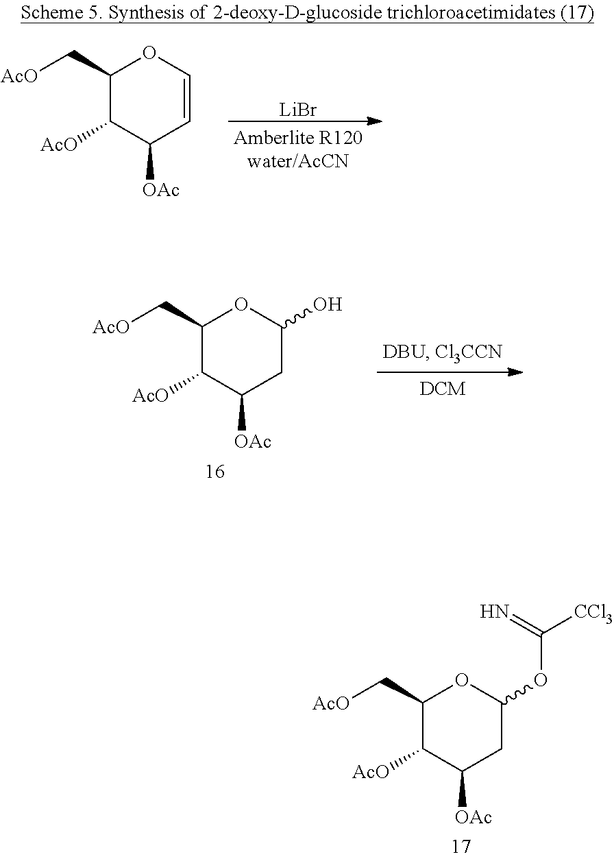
C1(C[AcO])C([AcO])C([OAc])CC(OC([CCl3])=N)O1.[LiBr].C1(C[AcO])C([AcO])C([OAc])C=CO1.C1(C[AcO])C([AcO])C([OAc])CC(O)O1
